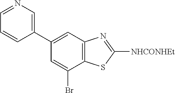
C1(C2=CN=CC=C2)=CC2=C(C(Br)=C1)SC([NHCONHEt])=N2
